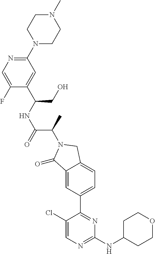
C1(=O)C2=CC(C3=NC(NC4CCOCC4)=NC=C3Cl)=CC=C2CN1C(C(=O)NC(CO)C1=CC(N2CCN(C)CC2)=NC=C1F)C
